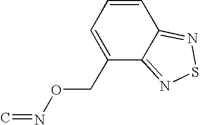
C1(CON=C)=CC=CC2=NSN=C12
